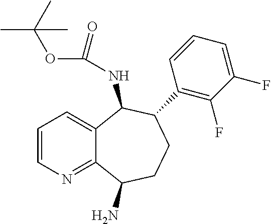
C1=CN=C2C(=C1)C(NC(OC(C)(C)C)=O)C(C1=C(F)C(F)=CC=C1)CCC2N
